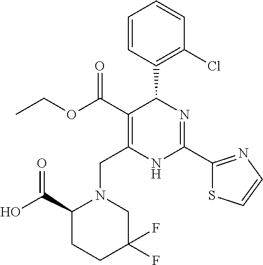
C1=CC(C2C(C(=O)OCC)=C(CN3C(C(O)=O)CCC(F)(F)C3)NC(C3=NC=CS3)=N2)=C(Cl)C=C1
